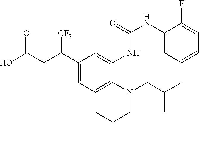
C1(C(CC(O)=O)[CF3])=CC=C(N(CC(C)C)CC(C)C)C(NC(NC2=CC=CC=C2F)=O)=C1
